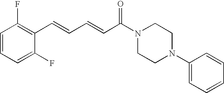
C1=CC=C(F)C(C=CC=CC(N2CCN(C3=CC=CC=C3)CC2)=O)=C1F
